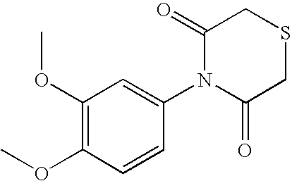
C1(OC)=C(OC)C=CC(N2C(=O)CSCC2=O)=C1
